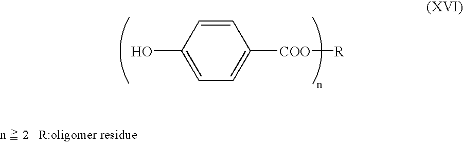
C1=C([COO][R])C=CC(O)=C1
